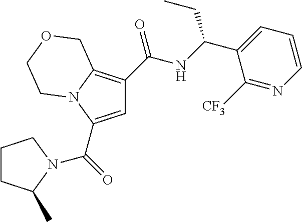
C1=C(C(=O)N2C(C)CCC2)N2C(=C1C(NC(C1=CC=CN=C1[CF3])CC)=O)COCC2
